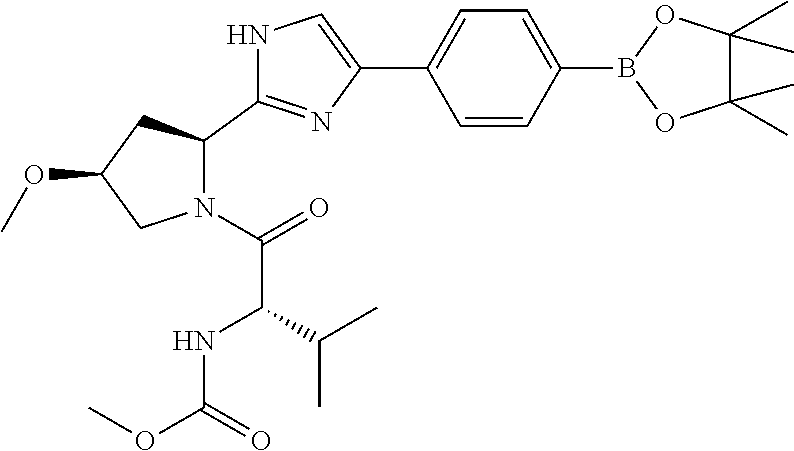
N1(C(=O)C(C(C)C)NC(OC)=O)C(C2=NC(C3=CC=C(B4OC(C)(C)C(C)(C)O4)C=C3)=CN2)CC(OC)C1
